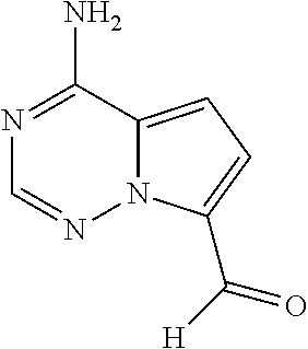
N1=C(N)C2=CC=C(C([H])=O)N2N=C1
